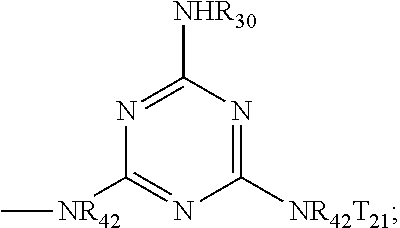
C[NR42]C1=NC([NR42T21])=NC([NHR30])=N1
